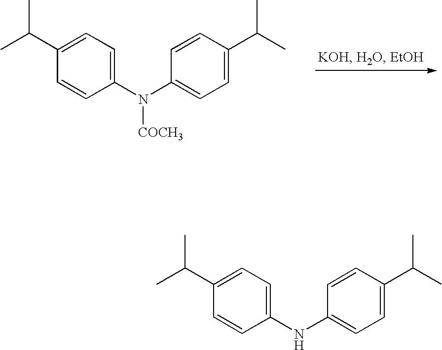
CC(C1=CC=C(N(C2=CC=C(C(C)C)C=C2)[COCH3])C=C1)C.CC(C1=CC=C(NC2=CC=C(C(C)C)C=C2)C=C1)C
